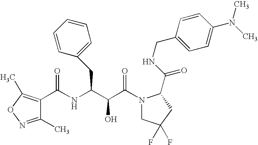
N(C(C(C(N1CC(F)(F)CC1C(NCC1=CC=C(N(C)C)C=C1)=O)=O)O)CC1=CC=CC=C1)C(=O)C1=C(C)ON=C1C
